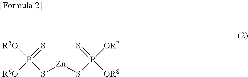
[R5O]P(S[Zn]SP([OR7])(=S)[OR8])(=S)[R6O]
